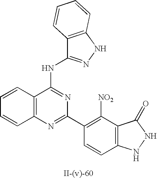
C12=C(N=C(C3=C([NO2])C4=C(C=C3)NNC4=O)N=C1NC1=NNC3=C1C=CC=C3)C=CC=C2
